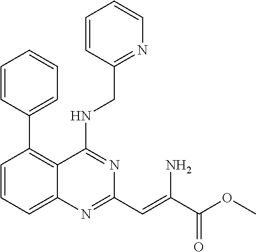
C1=CC(C2=C3C(=CC=C2)N=C(C=C(C(OC)=O)N)N=C3NCC2=NC=CC=C2)=CC=C1
